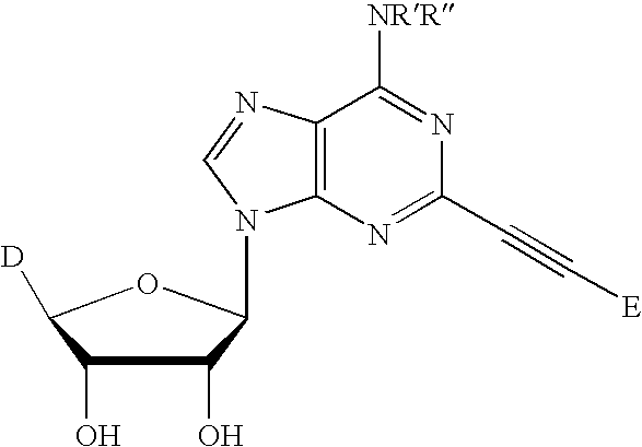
N1=C([NRR])C2=C(N=C1C#C[E])N(C1C(O)C(O)C([D])O1)C=N2
